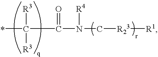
CC([R3])([R3])C(N(C[R23][R1])[R4])=O
